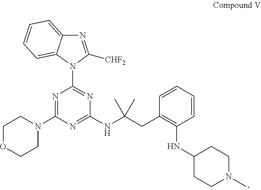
N1=C(N2CCOCC2)N=C(NC(CC2=C(NC3CCN(C)CC3)C=CC=C2)(C)C)N=C1N1C([CHF2])=NC2=CC=CC=C12
